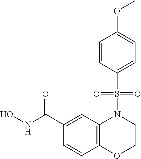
C12=C(C=C(C(NO)=O)C=C1)N(S(C1=CC=C(OC)C=C1)(=O)=O)CCO2
